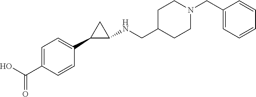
C1=C(C(=O)O)C=CC(C2C(NCC3CCN(CC4=CC=CC=C4)CC3)C2)=C1
